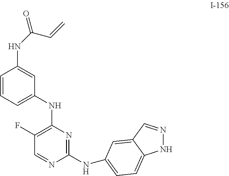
C1(F)=C(NC2=CC=CC(NC(=O)C=C)=C2)N=C(NC2=CC=C3NN=CC3=C2)N=C1
